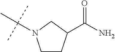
C1CC(C(N)=O)CN1C(C)(C)C
